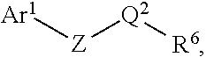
[Z]([Q2][R6])[Ar1]
